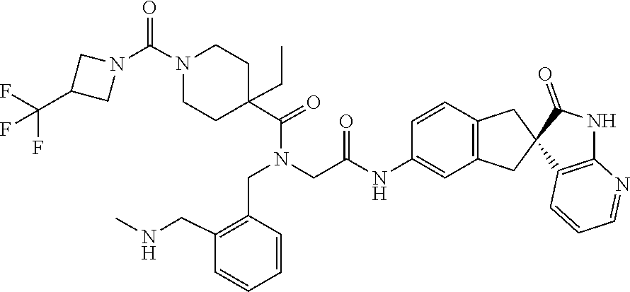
C1C(C(=O)N(CC2=C(CNC)C=CC=C2)CC(=O)NC2=CC3=C(C=C2)CC2(C(=O)NC4=C2C=CC=N4)C3)(CC)CCN(C(N2CC(C(F)(F)F)C2)=O)C1
